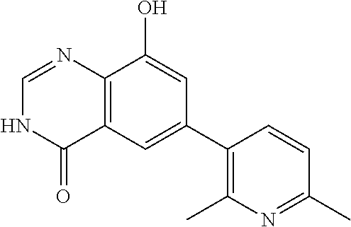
C12=C(C=C(C3=C(C)N=C(C)C=C3)C=C1O)C(=O)NC=N2
